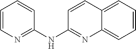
C1=CN=C(NC2=NC3=CC=CC=C3C=C2)C=C1
